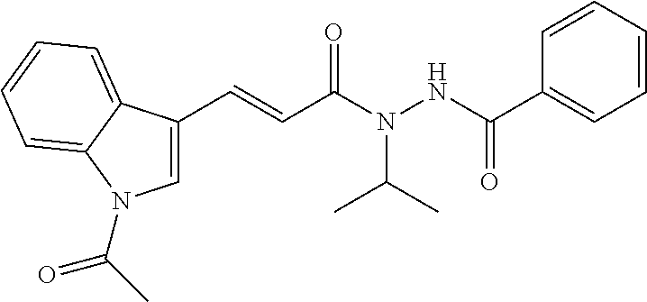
C1=C(C=CC(N(NC(C2=CC=CC=C2)=O)C(C)C)=O)C2=CC=CC=C2N1C(C)=O
